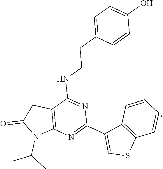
C12=C(N=C(C3=CSC4=C3C=CC=C4)N=C1NCCC1=CC=C(O)C=C1)N(C(C)C)C(=O)C2
